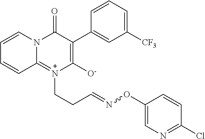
C1([CF3])=CC=CC(C2=C([O-])[N+](CCC=NOC3=CN=C(Cl)C=C3)=C3N(C=CC=C3)C2=O)=C1
